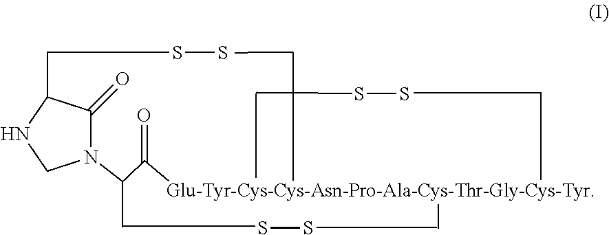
SS.SS.SS.CC(=O)C(C)N1C(=O)C(C)NC1
